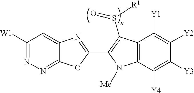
C1([W1])=NN=C2C(=C1)N=C(C1=C(S(=O)[R1])C3=C(C([Y4])=C([Y3])C([Y2])=C3[Y1])N1[Me])O2
